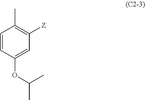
C1=CC(OC(C)C)=CC([Z])=C1C
